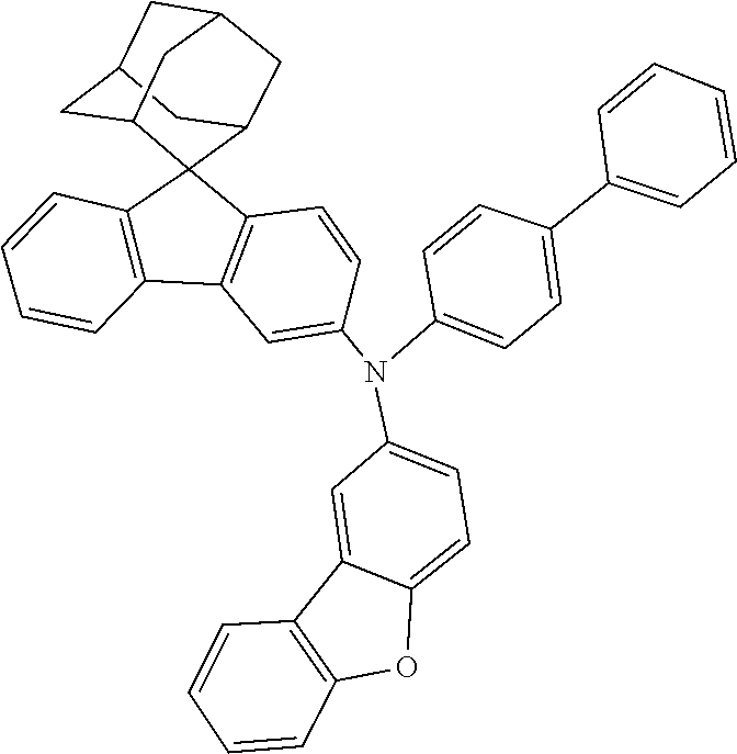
C1=CC(N(C2=CC=C3C(=C2)C2=C(O3)C=CC=C2)C2=CC=C(C3=CC=CC=C3)C=C2)=CC2=C1C1(C3=C2C=CC=C3)C2CC3CC(CC1C3)C2
